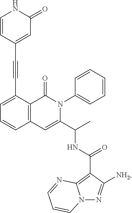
C1=C(C#CC2=CC(=O)NC=C2)C2=C(C=C1)C=C(C(C)NC(C1=C3N(N=C1[NH2])C=CC=N3)=O)N(C1=CC=CC=C1)C2=O
